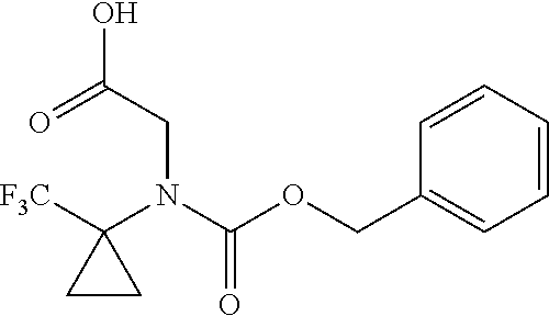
C1(N(C(OCC2=CC=CC=C2)=O)CC(O)=O)([F3C])CC1
